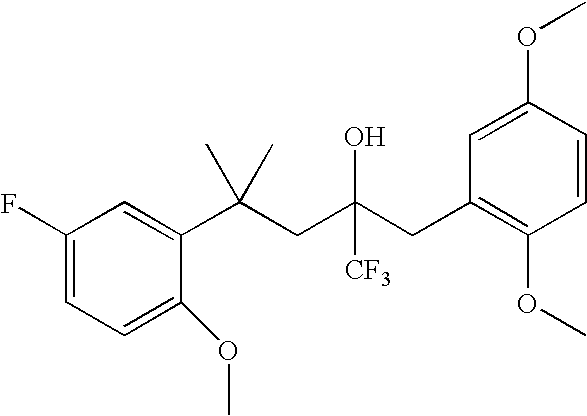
C1=C(OC)C(C(CC(CC2=C(OC)C=CC(OC)=C2)([CF3])O)(C)C)=CC(F)=C1
